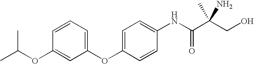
C1=CC(OC(C)C)=CC(OC2=CC=C(NC(C(CO)(N)C)=O)C=C2)=C1
